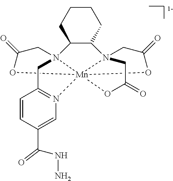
C12C(CCCC1)N13CC(=O)O[Mn]145(N2(CC(=O)O4)CC1=N5C=C(C(NN)=O)C=C1)OC(=O)C3
